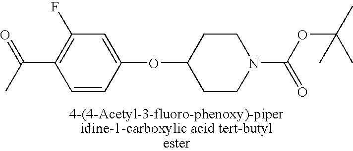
O=C(C)C1=C(F)C=C(OC2CCN(C(=O)OC(C)(C)C)CC2)C=C1
